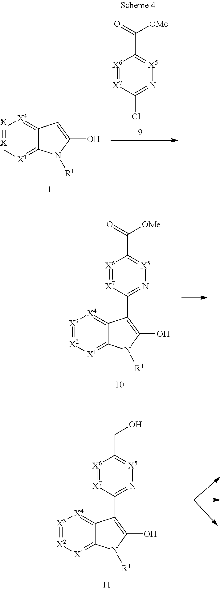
[X3]1=[X2][X1]=C2C(=[X4]1)C=C(O)N2[R1].[X6]1=[X7]C(Cl)=N[X5]=C1C(=O)[OMe].[X6]1=[X7]C(C2=C(O)N([R1])C3=[X1][X2]=[X3][X4]=C32)=N[X5]=C1C(=O)[OMe].[X6]1=[X7]C(C2=C(O)N([R1])C3=[X1][X2]=[X3][X4]=C32)=N[X5]=C1CO
